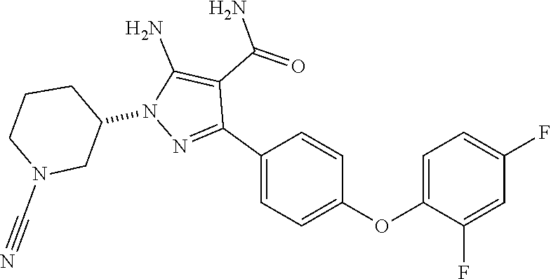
C1N(C#N)CC(N2C(N)=C(C(=O)N)C(C3=CC=C(OC4=CC=C(F)C=C4F)C=C3)=N2)CC1
